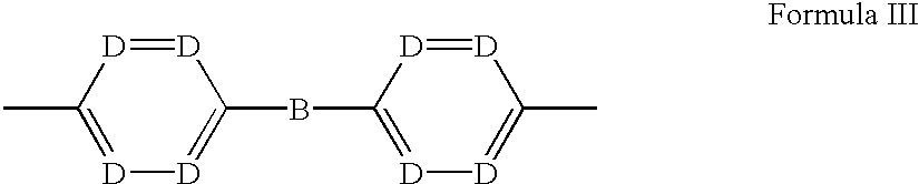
C1(C)=[D][D]=C(BC2=[D][D]=C(C)[D]=[D]2)[D]=[D]1
